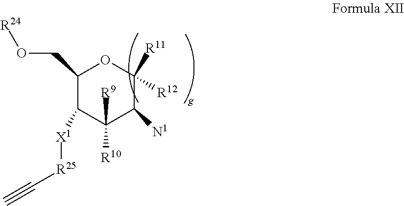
C1(CO[R24])C([X1][R25]C#C)C([R10])([R9])C([N1])C([R12])([R11])O1
